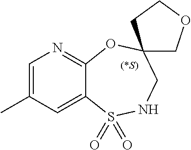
C1=C(C)C=C2C(=N1)OC1(CNS2(=O)=O)COCC1
